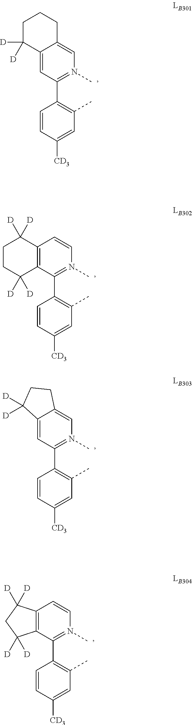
C1=CC([CD3])=CC(C)=C1C1=N(C)C=C2C(=C1)C([D])([D])CCC2.C1=CC([CD3])=CC(C)=C1C1=N(C)C=CC2=C1C([D])([D])CCC2([D])[D].C1=CC([CD3])=CC(C)=C1C1=N(C)C=C2C(=C1)C([D])([D])CC2.C1=CC([CD3])=CC(C)=C1C1=N(C)C=CC2=C1C([D])([D])CC2([D])[D]
